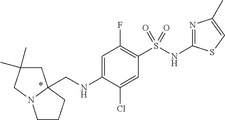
C1C(C)(C)CN2C1(CNC1=CC(F)=C(S(NC3=NC(C)=CS3)(=O)=O)C=C1Cl)CCC2
